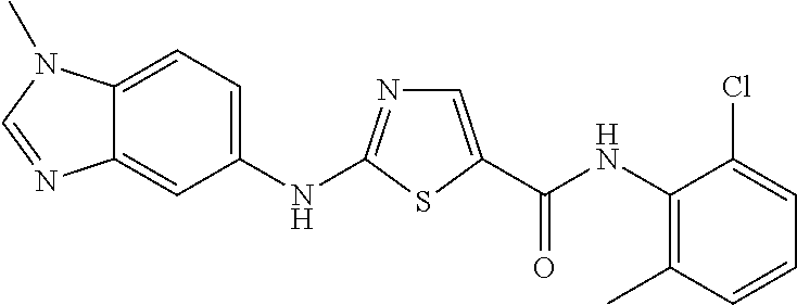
C12=CC(NC3=NC=C(C(NC4=C(C)C=CC=C4Cl)=O)S3)=CC=C1N(C)C=N2
